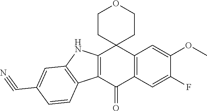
C12=C(C=C(F)C(OC)=C1)C(=O)C1=C(C23CCOCC3)NC2=C1C=CC(C#N)=C2
